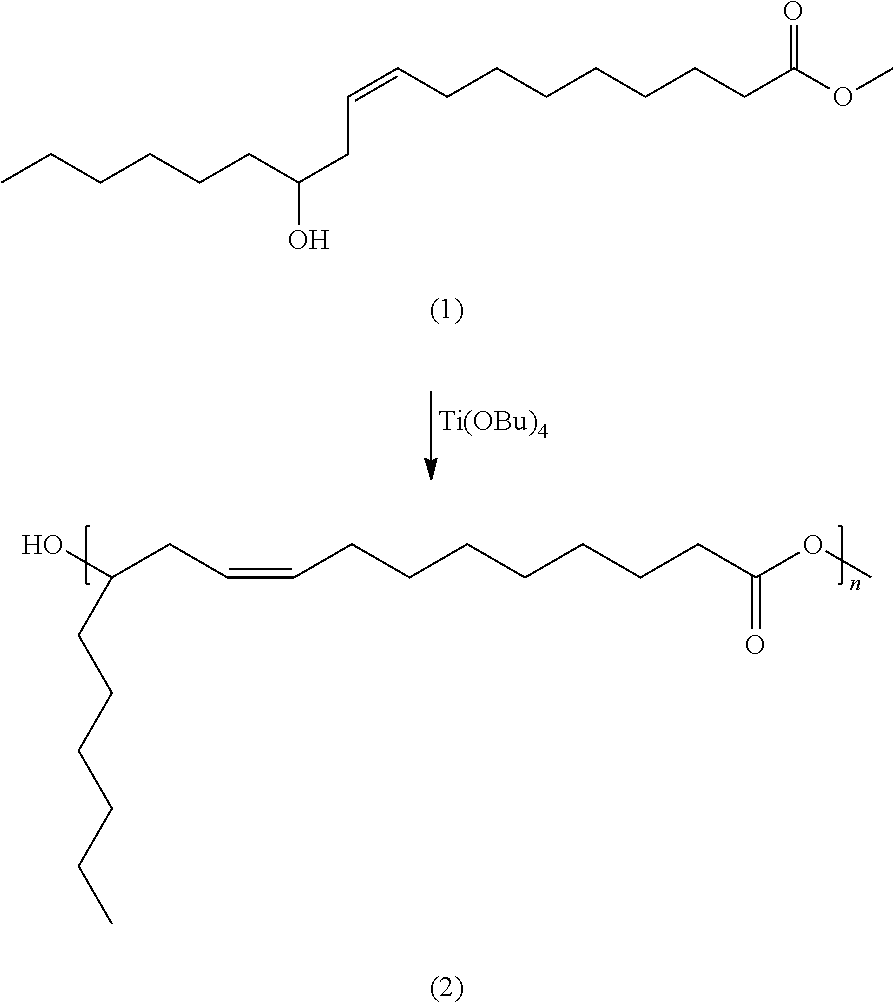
CCCCCCC(CC=CCCCCCCCC(OC)=O)O.[Ti(OBu)4].C(CCCCCCCC(OC)=O)=CCC(CCCCCC)O
